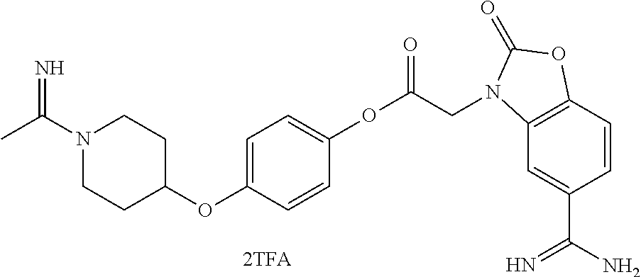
CC(N1CCC(OC2=CC=C(OC(CN3C4=C(C=CC(C(N)=N)=C4)OC3=O)=O)C=C2)CC1)=N
